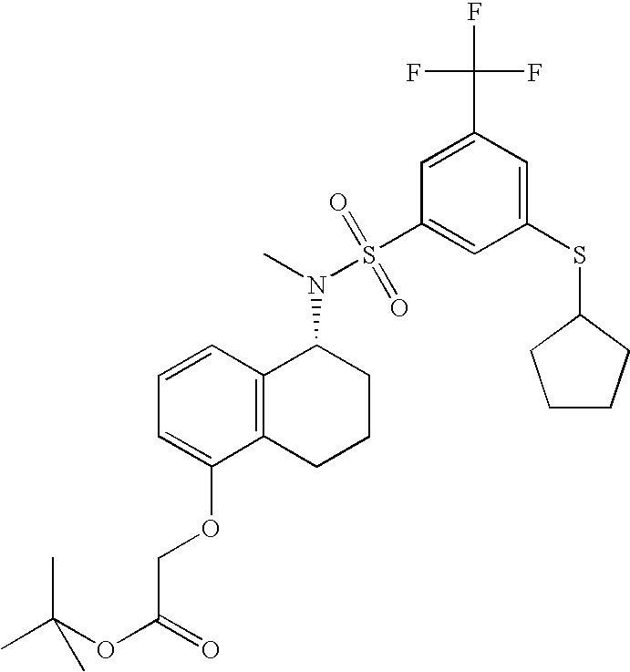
C1=CC=C(OCC(OC(C)(C)C)=O)C2=C1C(N(S(C1=CC(SC3CCCC3)=CC(C(F)(F)F)=C1)(=O)=O)C)CCC2
